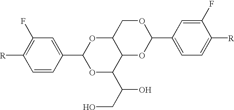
C1=CC(C2OC(C(O)CO)C3C(O2)COC(C2=CC=C([R])C(F)=C2)O3)=CC(F)=C1[R]
